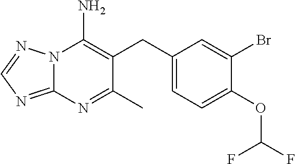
N12C(=NC=N1)N=C(C)C(CC1=CC=C(OC(F)F)C(Br)=C1)=C2N
